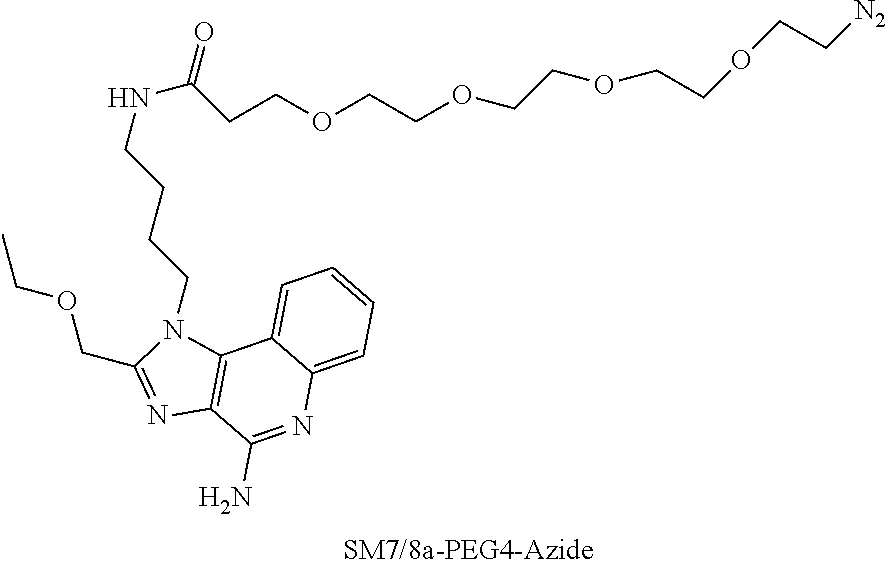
N1=C(COCC)N(CCCCNC(CCOCCOCCOCCOCC[N2])=O)C2=C1C(N)=NC1=CC=CC=C21
